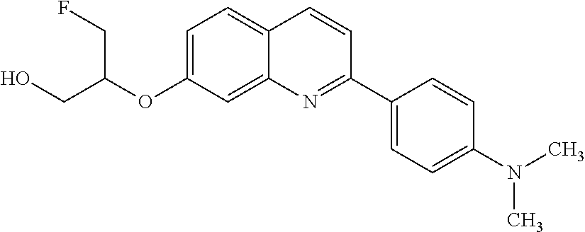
C1=C(OC(CO)CF)C=C2C(=C1)C=CC(C1=CC=C(N(C)C)C=C1)=N2
